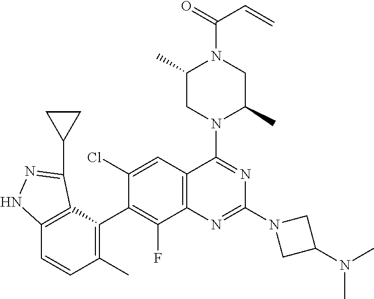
C12=C(C=C(Cl)C(C3=C(C)C=CC4=C3C(C3CC3)=NN4)=C1F)C(N1C(C)CN(C(=O)C=C)C(C)C1)=NC(N1CC(N(C)C)C1)=N2
